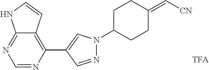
C1=NC(C2=CN(C3CCC(=C[CN])CC3)N=C2)=C2C(=N1)NC=C2
